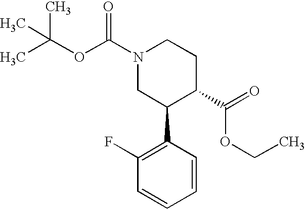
CC(OC(N1CC(C2=C(F)C=CC=C2)C(C(=O)OCC)CC1)=O)(C)C
